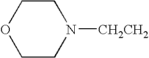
O1CCN([CH2CH2])CC1
